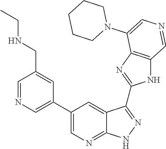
C1=NC=C(C2=CN=C3C(=C2)C(C2=NC4=C(N2)C=NC=C4N2CCCCC2)=NN3)C=C1CNCC
